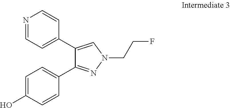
N1=CC=C(C2=CN(CCF)N=C2C2=CC=C(O)C=C2)C=C1
